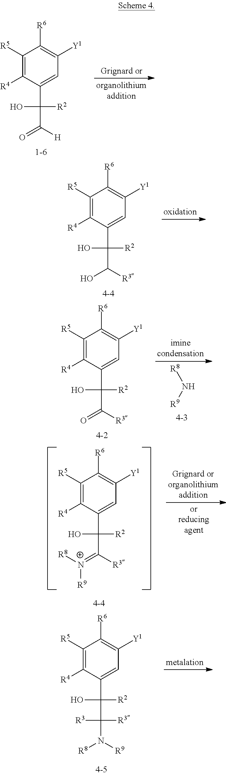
C1([R5])=C([R4])C(C(C([H])=O)([R2])O)=CC([Y1])=C1[R6].C1([R5])=C([R4])C(C(C([R3])O)([R2])O)=CC([Y1])=C1[R6].C1([R5])=C([R4])C(C(C([R3])=O)([R2])O)=CC([Y1])=C1[R6].[R8]N[R9].C1([R5])=C([R4])C(C(C([R3])=[N+]([R8])[R9])([R2])O)=CC([Y1])=C1[R6].C1([R5])=C([R4])C(C(C([R3])([R3])N([R9])[R8])([R2])O)=CC([Y1])=C1[R6]
